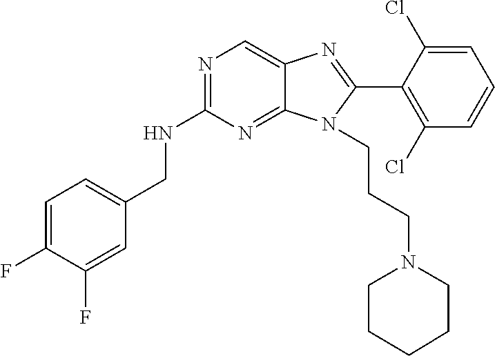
C1=C(F)C(F)=CC(CNC2=NC=C3C(=N2)N(CCCN2CCCCC2)C(C2=C(Cl)C=CC=C2Cl)=N3)=C1
